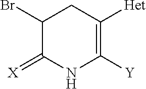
C1([Y])=C([Het])CC(Br)C(=[X])N1
